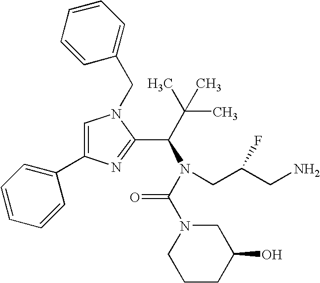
C1=C(C2=CC=CC=C2)N=C(C(C(C)(C)C)N(C(=O)N2CCCC(O)C2)CC(CN)F)N1CC1=CC=CC=C1
